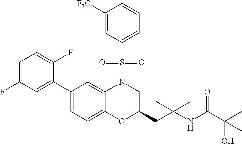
C1=C(F)C=C(C2=CC=C3C(=C2)N(S(C2=CC=CC([F3C])=C2)(=O)=O)CC(CC(NC(C(C)(O)C)=O)(C)C)O3)C(F)=C1
